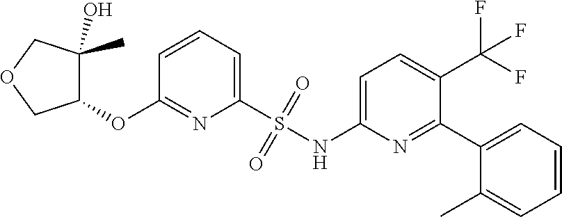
C1(S(NC2=CC=C(C(F)(F)F)C(C3=CC=CC=C3C)=N2)(=O)=O)=CC=CC(OC2C(O)(C)COC2)=N1
